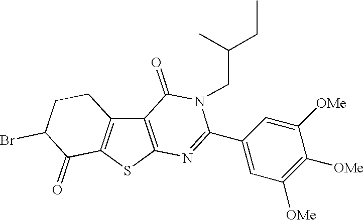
C12=C(SC3=C1CCC(Br)C3=O)N=C(C1=CC([OMe])=C([OMe])C([OMe])=C1)N(CC(CC)C)C2=O
